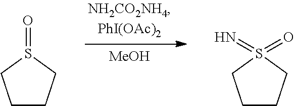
[MeOH].O=S1CCCC1.N=S1(=O)CCCC1
